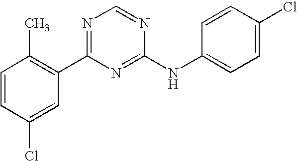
C1=CC(Cl)=CC(C2=NC=NC(NC3=CC=C(Cl)C=C3)=N2)=C1C
